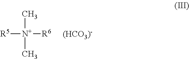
[R5][N+]([R6])(C)C.[(HCO3)-]
